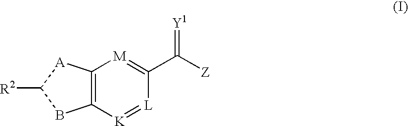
C12=C([K]=[L]C(C([Z])=[Y1])=[M]1)BC([R2])[A]2
